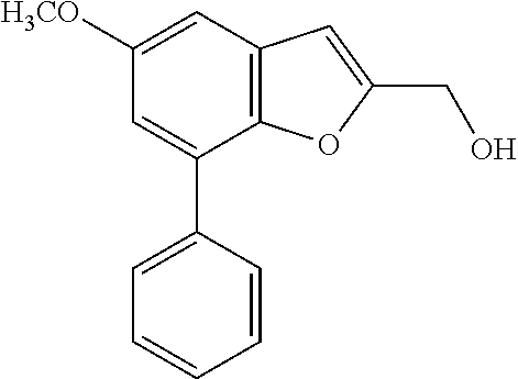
C12=C(C=C([H3CO])C=C1C1=CC=CC=C1)C=C(CO)O2
